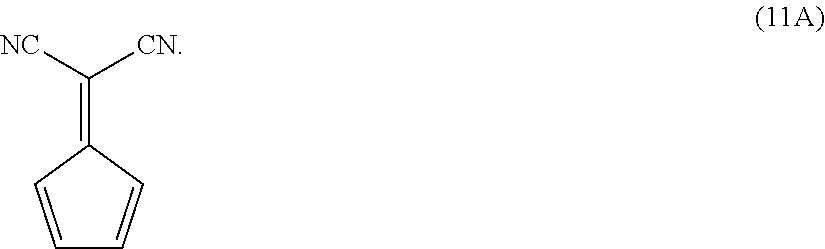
C1=CC(=C([NC])[CN])C=C1
